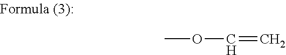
O(C=C)C
